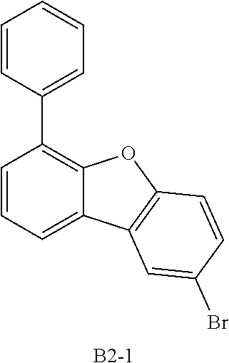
C1=CC=C2C(=C1C1=CC=CC=C1)OC1=C2C=C(Br)C=C1.[B2-1]
